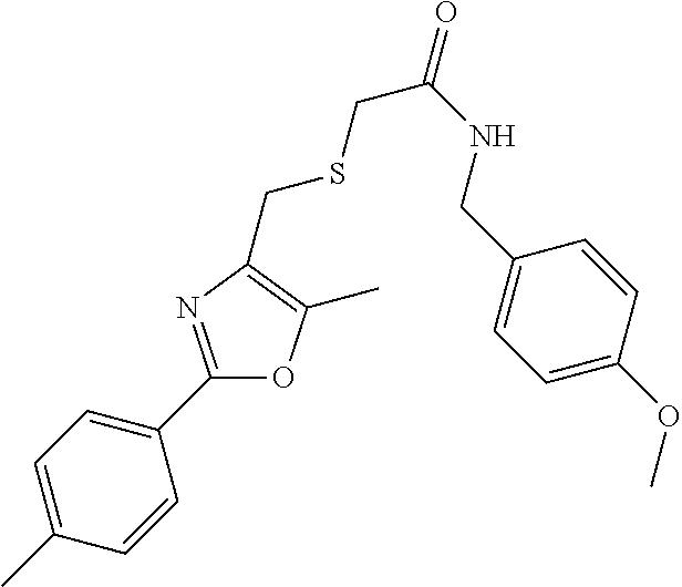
C1(C)=CC=C(C2=NC(CSCC(NCC3=CC=C(OC)C=C3)=O)=C(C)O2)C=C1
